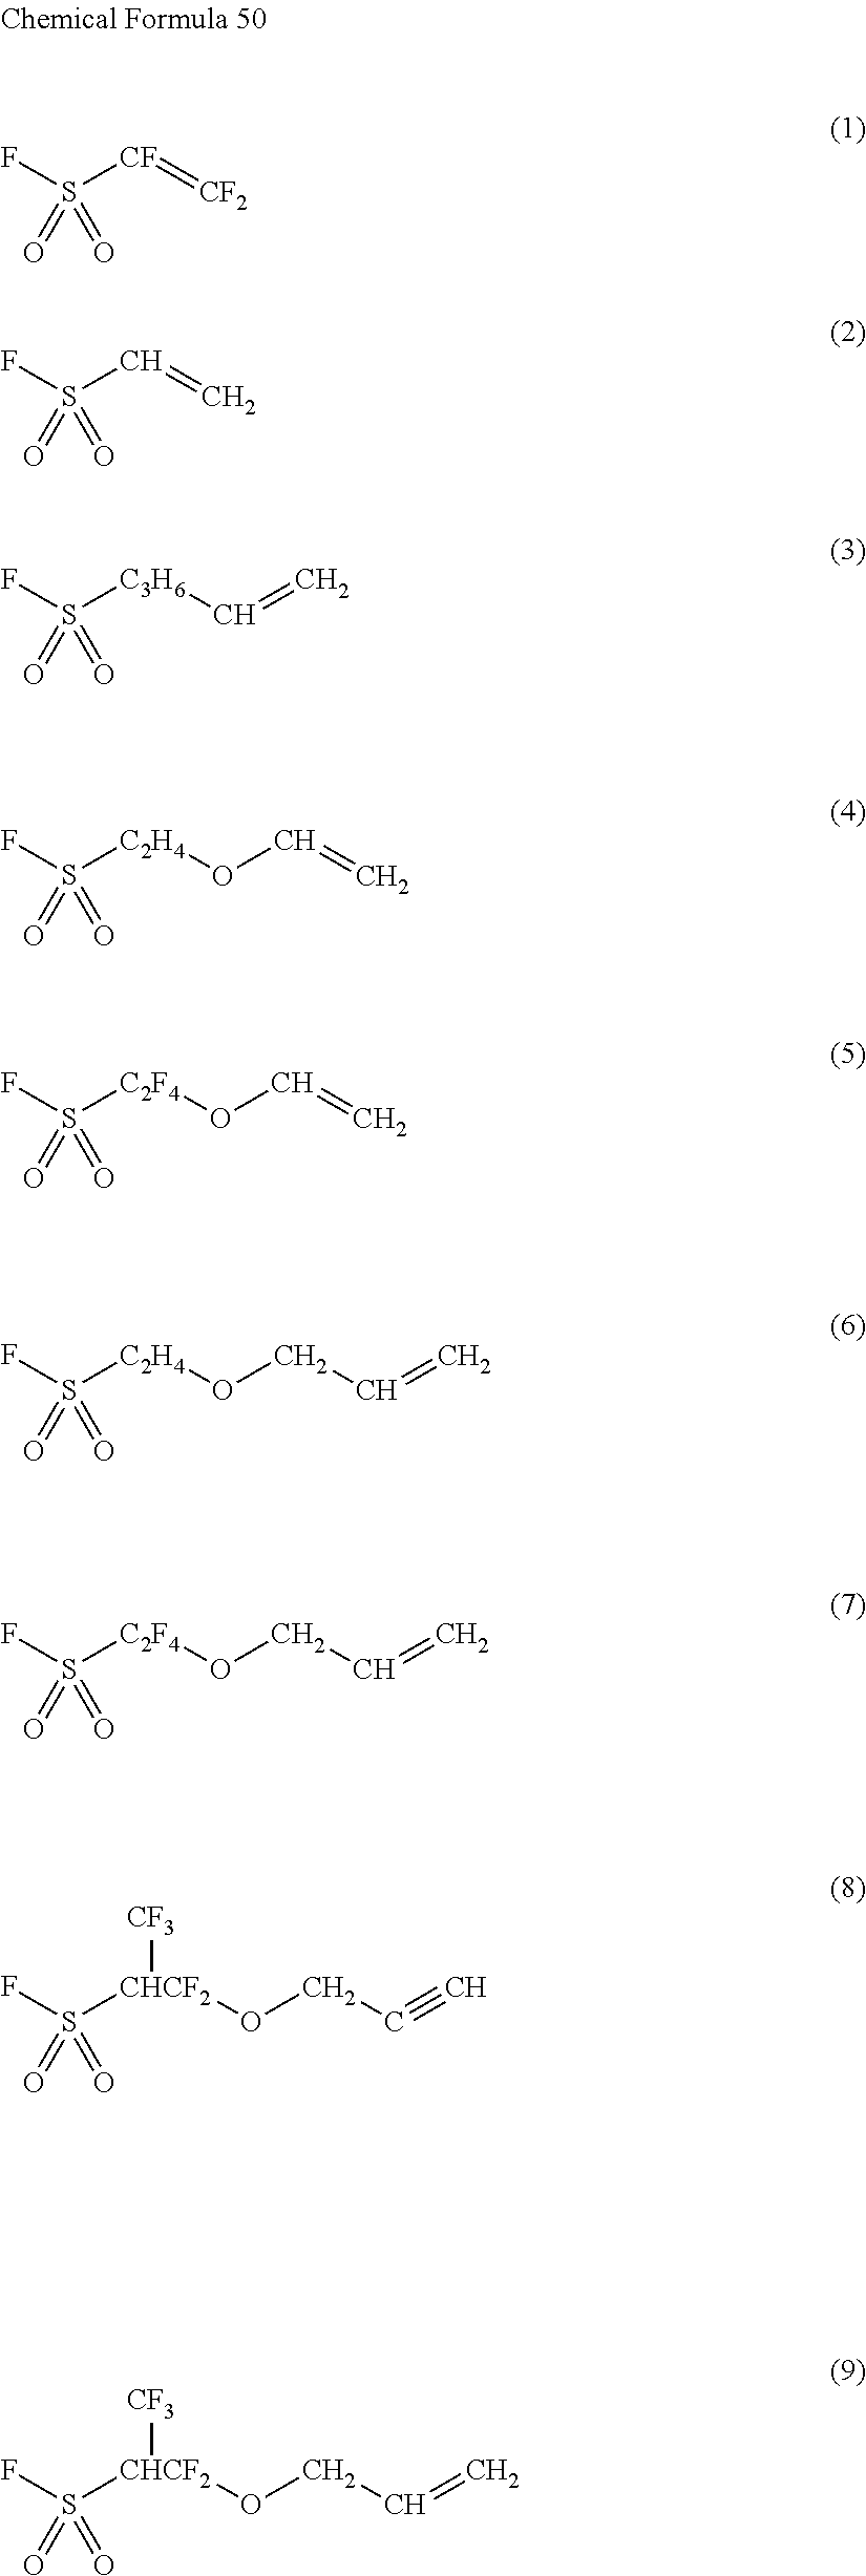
FS([CF]=[CF2])(=O)=O.FS(C=C)(=O)=O.FS([C3H6]C=C)(=O)=O.FS([C2H4]OC=C)(=O)=O.FS([C2F4]OC=C)(=O)=O.FS([C2H4]OCC=C)(=O)=O.FS([C2F4]OCC=C)(=O)=O.FS([CHCF2]([CF3])OCC#C)(=O)=O.FS([CHCF2]([CF3])OCC=C)(=O)=O
